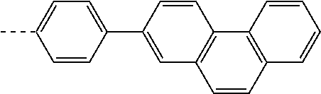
C1=C(C2=CC=C(C)C=C2)C=CC2=C1C=CC1=C2C=CC=C1
